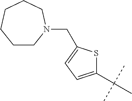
C1(C(C)(C)C)=CC=C(CN2CCCCCC2)S1
